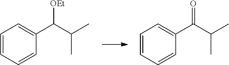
C1=CC=CC(C(C(C)C)[OEt])=C1.C1=CC=CC(C(C(C)C)=O)=C1
